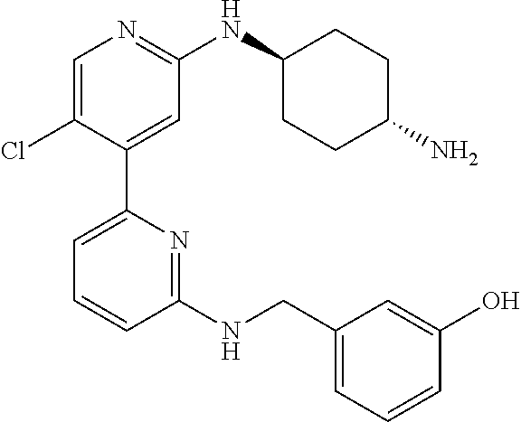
C1=C(Cl)C(C2=CC=CC(NCC3=CC=CC(O)=C3)=N2)=CC(NC2CCC(N)CC2)=N1
